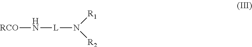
[RCO]N[L]N([R1])[R2]
